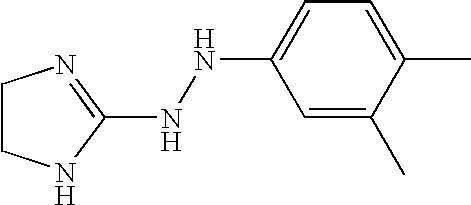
C1=C(C)C(C)=CC=C1NNC1=NCCN1
